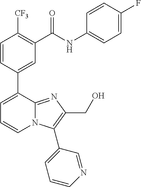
C1=CC(C2=CC=CN3C2=NC(CO)=C3C2=CC=CN=C2)=CC(C(=O)NC2=CC=C(F)C=C2)=C1[CF3]
